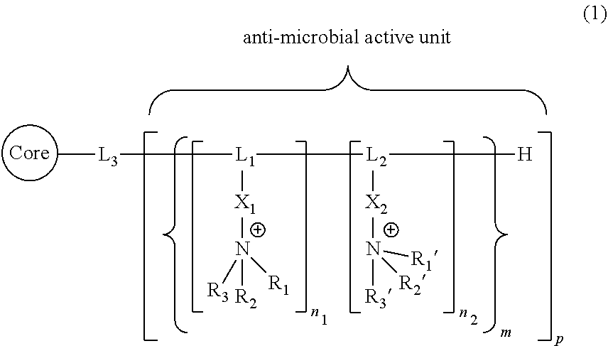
C[L3][L1]([L2]([H])[X2][N+]([R3])([R1])[R2])[X1][N+]([R3])([R1])[R2]
